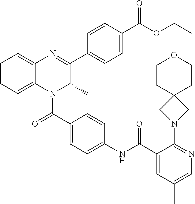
C1=CC=C2C(=C1)N=C(C1=CC=C(C(OCC)=O)C=C1)C(C)N2C(C1=CC=C(NC(C2=CC(C)=CN=C2N2CC3(C2)CCOCC3)=O)C=C1)=O
